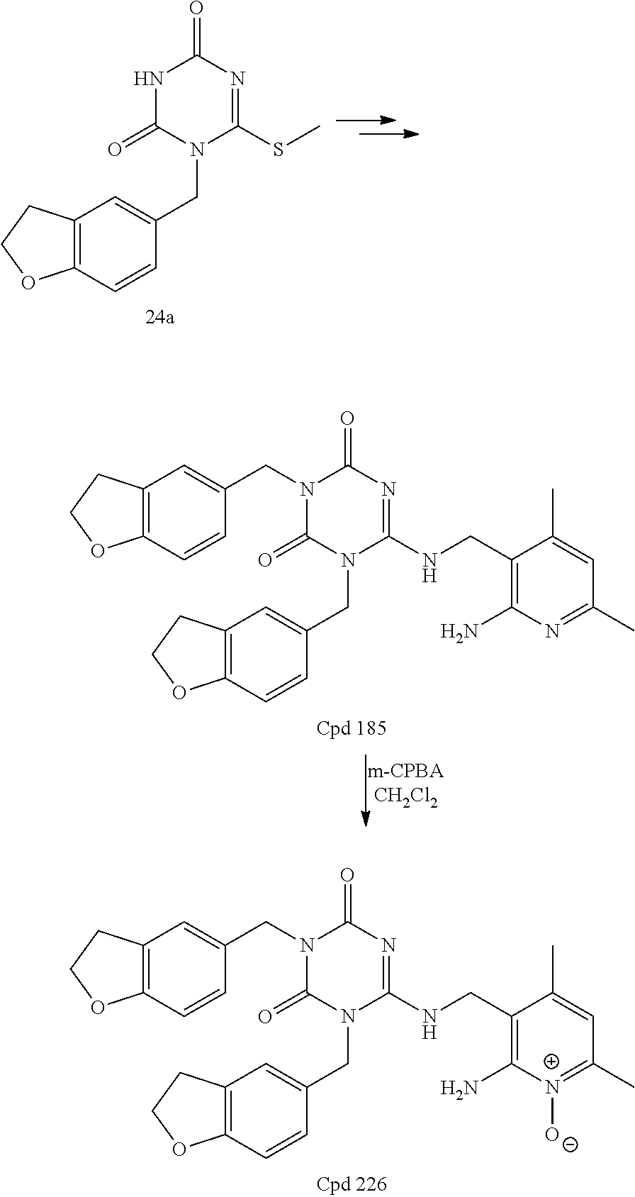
C12=C(C=CC(CN3C(=O)N(CC4=CC5=C(C=C4)OCC5)C(NCC4=C(N)[N+]([O-])=C(C)C=C4C)=NC3=O)=C1)OCC2.N1C(=O)N(CC2=CC3=C(C=C2)OCC3)C(SC)=NC1=O.C12=C(C=CC(CN3C(=O)N(CC4=CC5=C(C=C4)OCC5)C(NCC4=C(N)N=C(C)C=C4C)=NC3=O)=C1)OCC2
